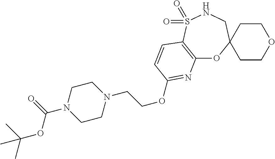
C12=C(S(=O)(=O)NCC3(O1)CCOCC3)C=CC(OCCN1CCN(C(=O)OC(C)(C)C)CC1)=N2
